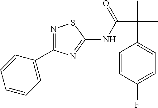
N1=C(C2=CC=CC=C2)N=C(NC(C(C)(C)C2=CC=C(F)C=C2)=O)S1
